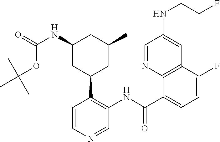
C1=NC2=C(C=C1NCCF)C(F)=CC=C2C(NC1=C(C2CC(C)CC(NC(=O)OC(C)(C)C)C2)C=CN=C1)=O
